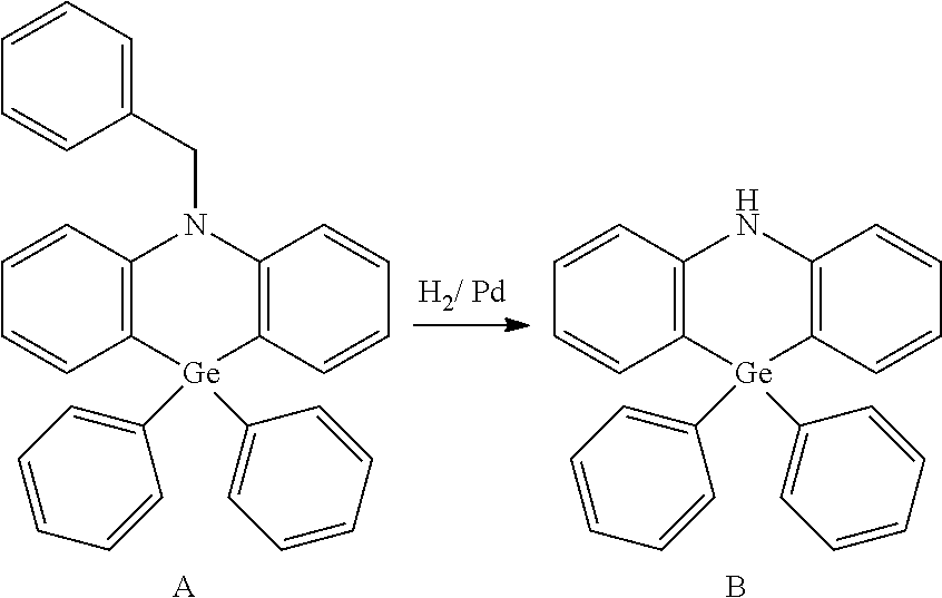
C1=CC=C(CN2C3=C(C=CC=C3)[Ge](C3=CC=CC=C3)(C3=CC=CC=C3)C3=C2C=CC=C3)C=C1.[A].C1=CC=CC2=C1NC1=C(C=CC=C1)[Ge]2(C1=CC=CC=C1)C1=CC=CC=C1.B
